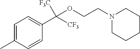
C1=C(C)C=CC(C([F3C])([CF3])OCCN2CCCCC2)=C1
